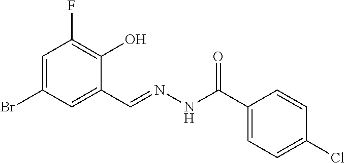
C1=C(Br)C=C(C=NNC(C2=CC=C(Cl)C=C2)=O)C(O)=C1F
